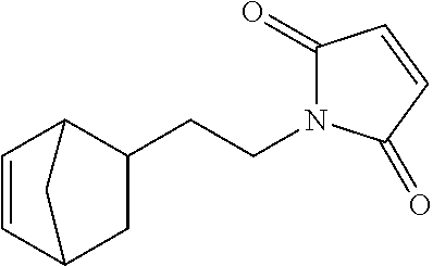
C1=CC2CC(CCN3C(=O)C=CC3=O)C1C2
